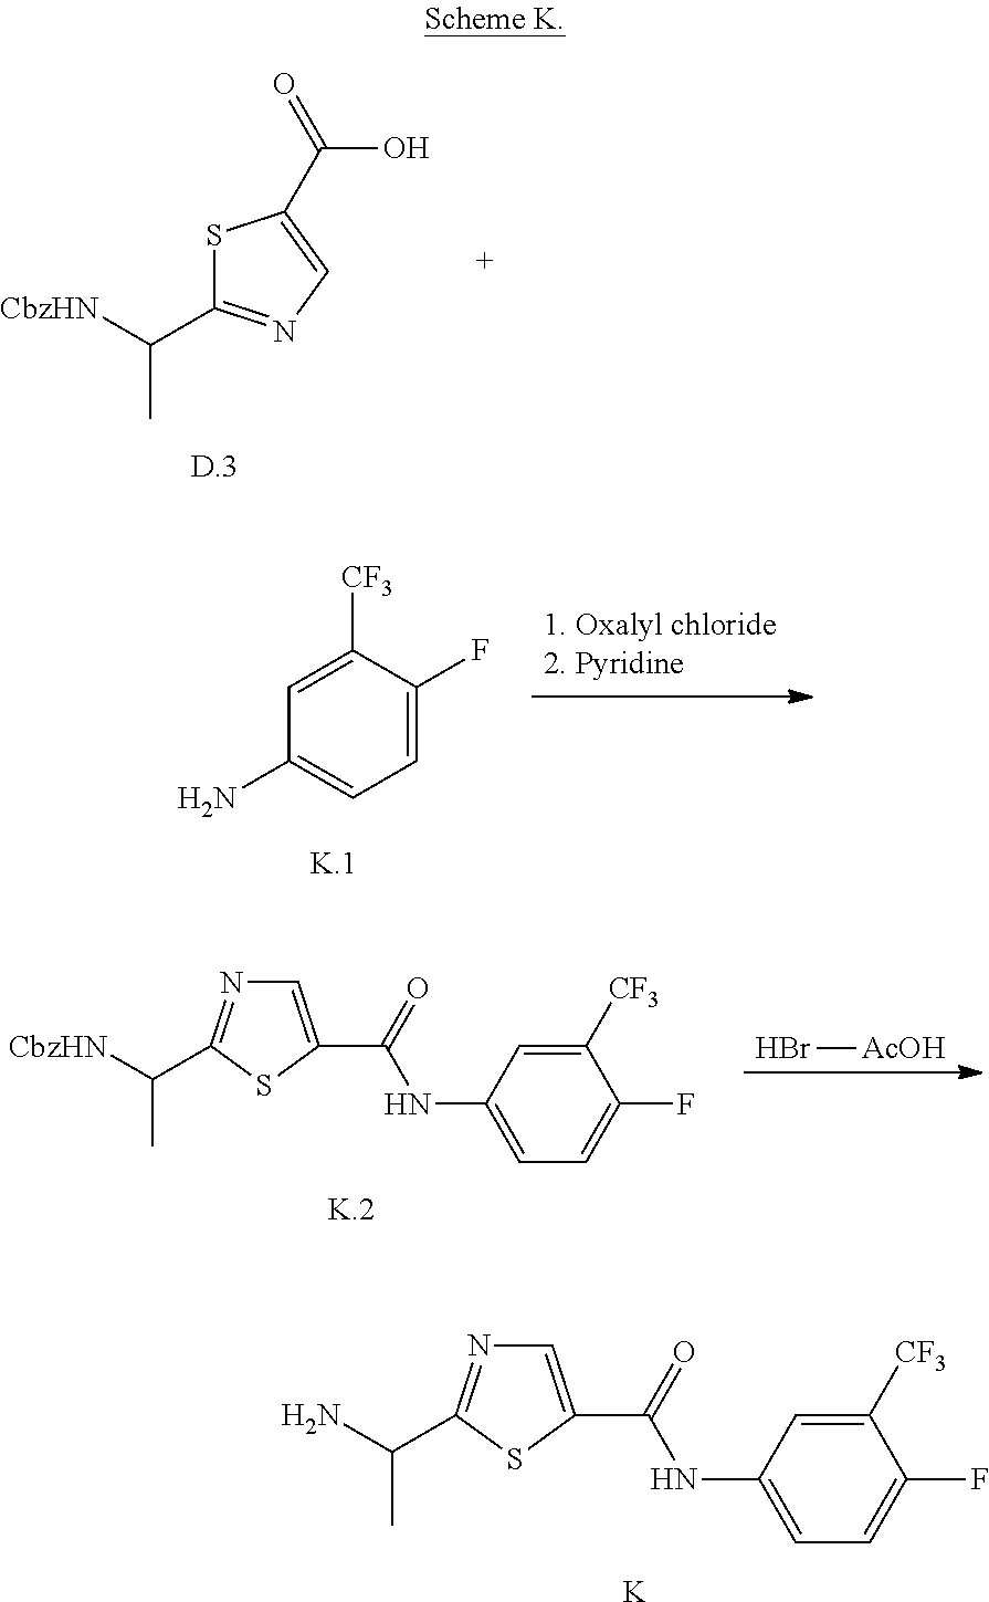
[CbzHN]C(C1=NC=C(C(=O)O)S1)C.C1(N)=CC=C(F)C([CF3])=C1.Br[AcOH].[CbzHN]C(C)C1=NC=C(C(=O)NC2=CC=C(F)C([CF3])=C2)S1.NC(C)C1=NC=C(C(=O)NC2=CC=C(F)C([CF3])=C2)S1.[K]
